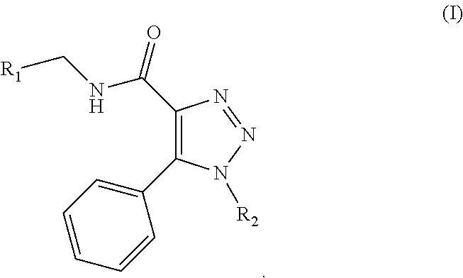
C1(C(=O)NC[R1])=C(C2=CC=CC=C2)N([R2])N=N1
